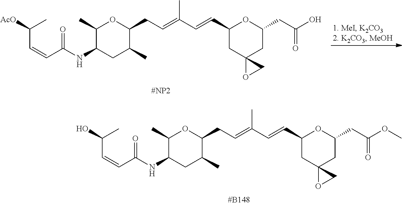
C(C=CC(NC1CC(C)C(CC=C(C=CC2CC3(CC(CC(=O)OC)O2)OC3)C)OC1C)=O)(O)C.C(C=CC(NC1CC(C)C(CC=C(C=CC2CC3(CC(CC(=O)O)O2)OC3)C)OC1C)=O)([AcO])C
